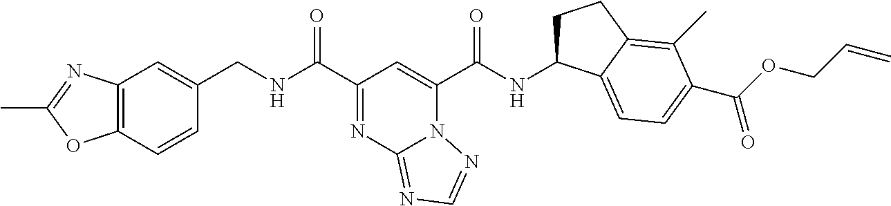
C12=C(C=CC(CNC(C3=NC4=NC=NN4C(C(NC4CCC5=C(C)C(C(=O)OCC=C)=CC=C45)=O)=C3)=O)=C1)OC(C)=N2
